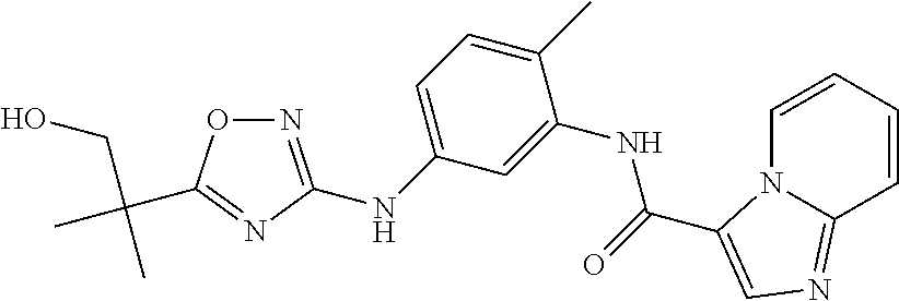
C1=CC2=NC=C(C(NC3=CC(NC4=NOC(C(C)(CO)C)=N4)=CC=C3C)=O)N2C=C1
